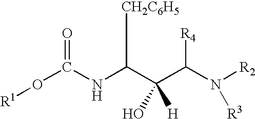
O(C(NC(C(C(N([R2])[R3])[R4])(O)[H])[CH2C6H5])=O)[R1]
